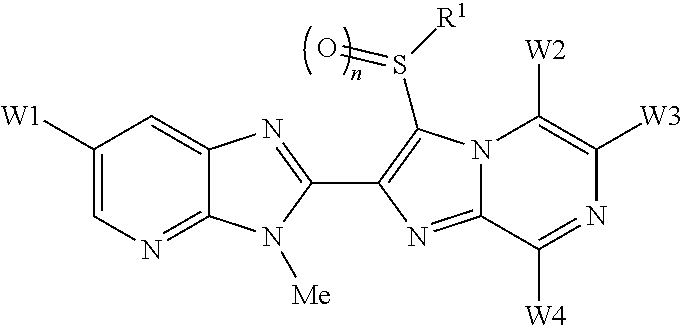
C12=NC=C([W1])C=C1N=C(C1=C(S([R1])=O)N3C(=N1)C([W4])=NC([W3])=C3[W2])N2[Me]
